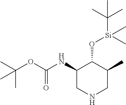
C1(NC(OC(C)(C)C)=O)CNCC(C)C1O[Si](C(C)(C)C)(C)C
